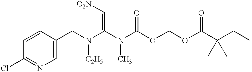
C1=CC(Cl)=NC=C1CN(C(N(C(OCOC(C(CC)(C)C)=O)=O)C)=C[O2N])[C2H5]
